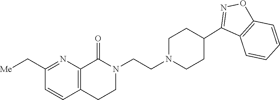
C12=C(CCN(CCN3CCC(C4=NOC5=C4C=CC=C5)CC3)C1=O)C=CC(C[Me])=N2
